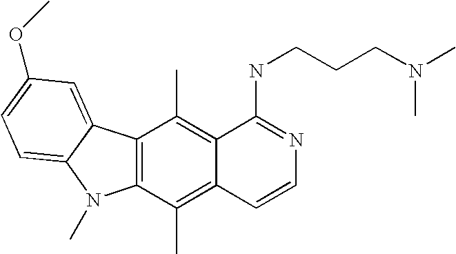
C12=C(C(C)=C3C(=C1C)C(NCCCN(C)C)=NC=C3)N(C)C1=CC=C(OC)C=C21
